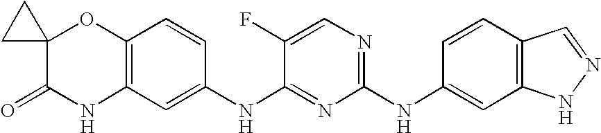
C12(C(=O)NC3=C(O1)C=CC(NC1=NC(NC4=CC5=C(C=C4)C=NN5)=NC=C1F)=C3)CC2
